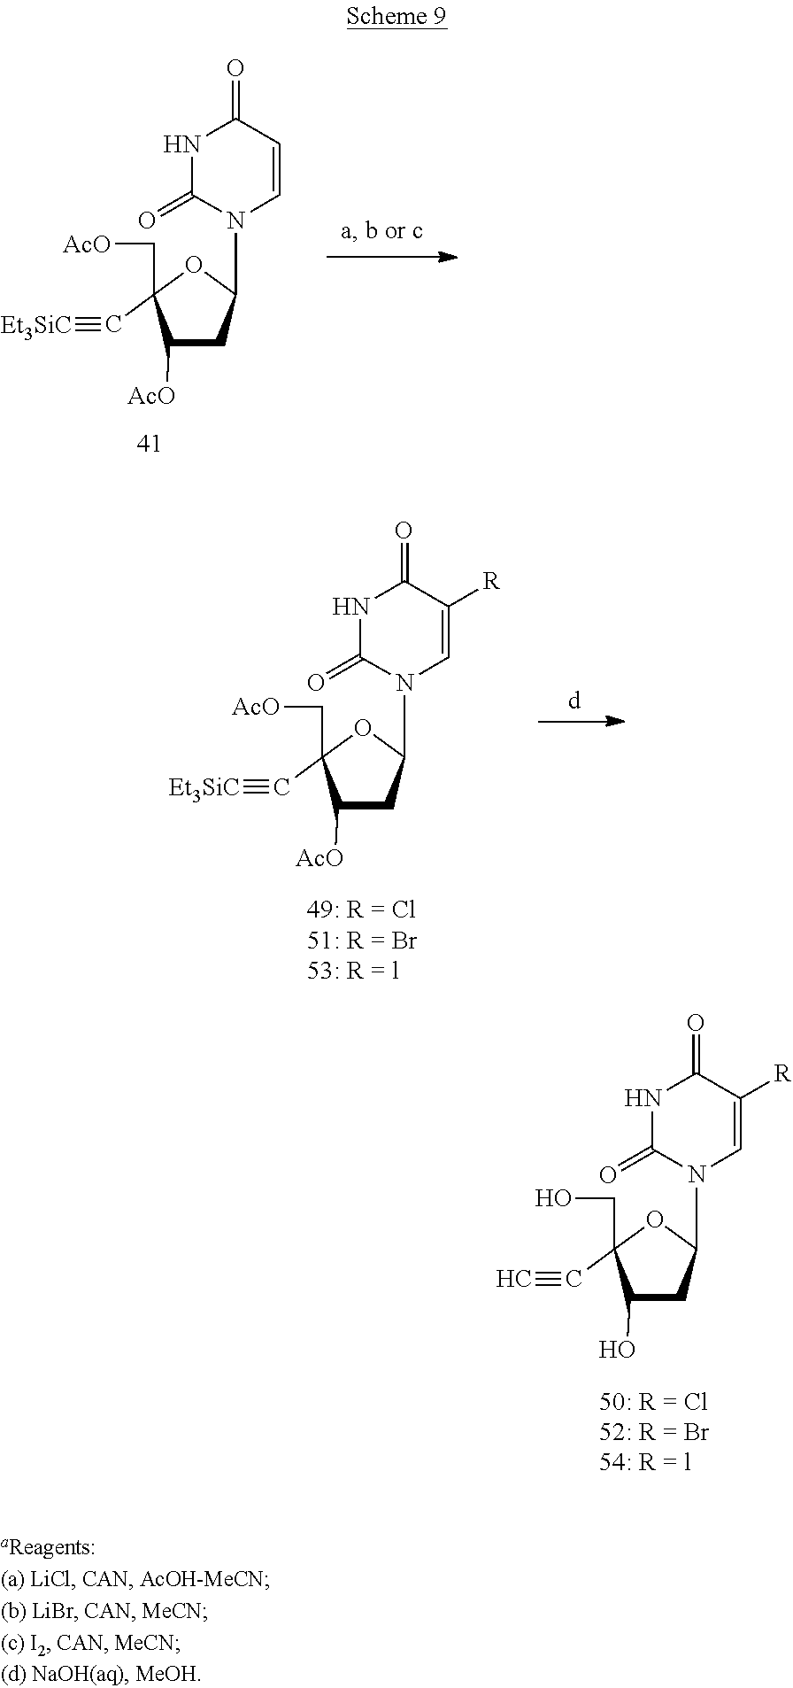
C1([AcO])CC(N2C=CC(=O)NC2=O)OC1(C[AcO])C#[Et3SiC].C1([AcO])CC(N2C=C([R])C(=O)NC2=O)OC1(C[AcO])C#[Et3SiC].C1(O)CC(N2C=C([R])C(=O)NC2=O)OC1(CO)C#C
